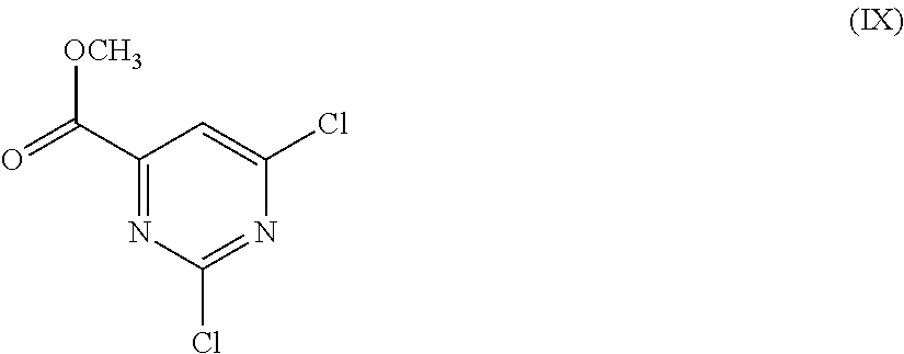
C1(C(=O)[OCH3])=NC(Cl)=NC(Cl)=C1
